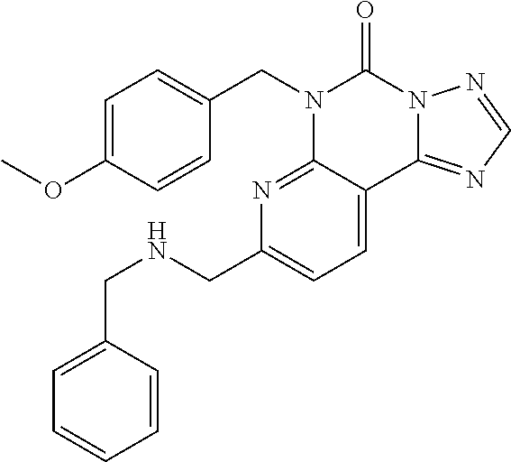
C1=C(OC)C=CC(CN2C3=NC(CNCC4=CC=CC=C4)=CC=C3C3=NC=NN3C2=O)=C1
